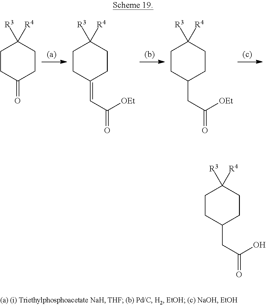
C1CC(=O)CCC1([R3])[R4].C1CC(=CC(=O)[OEt])CCC1([R3])[R4].C1CC(CC(=O)[OEt])CCC1([R3])[R4].C1CC(CC(=O)O)CCC1([R3])[R4]
